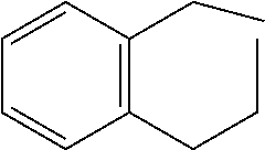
C1(CCC)=C(CC)C=CC=C1
